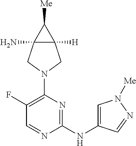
C12(N)C([H])(C1[Me])CN(C1=C(F)C=NC(NC3=CN([Me])N=C3)=N1)C2
